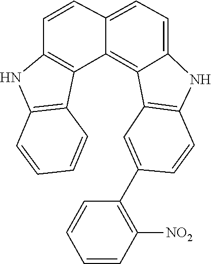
C1=C2C(=C3C4=C(NC5=C4C=CC=C5)C=CC3=C1)C1=C(C=CC(C3=C([NO2])C=CC=C3)=C1)N2
